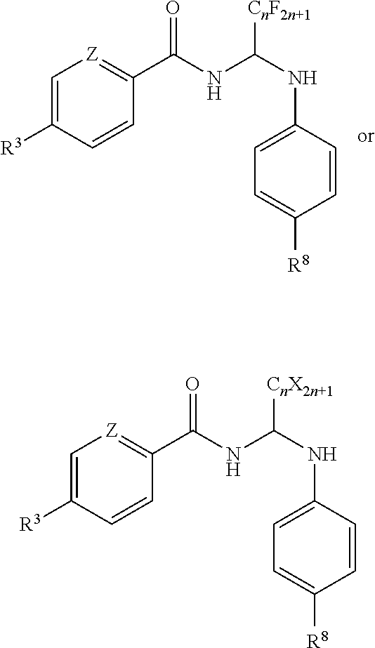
C1=CC(C(NC(NC2=CC=C([R8])C=C2)[CnF2n+1])=O)=[Z]C=C1[R3].C1=CC(C(NC(NC2=CC=C([R8])C=C2)[CnX2n+1])=O)=[Z]C=C1[R3]
